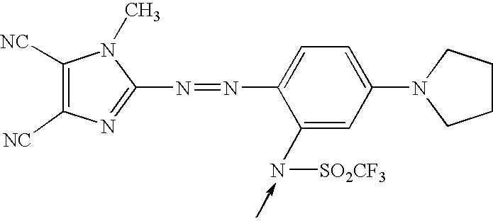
C1([NC])=C([NC])N=C(N=NC2=CC=C(N3CCCC3)C=C2N[SO2CF3])N1C
